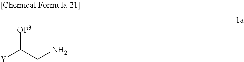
[OP3]C(CN)[Y]
